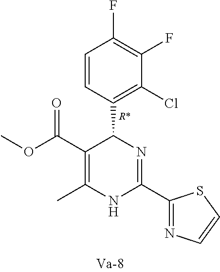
C1(C(OC)=O)=C(C)NC(C2=NC=CS2)=NC1C1=C(Cl)C(F)=C(F)C=C1
